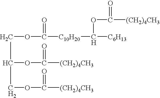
C(OC([C10H20]C([C6H13])OC([(CH2)4CH3])=O)=O)C(OC([(CH2)4CH3])=O)COC([(CH2)4CH3])=O
